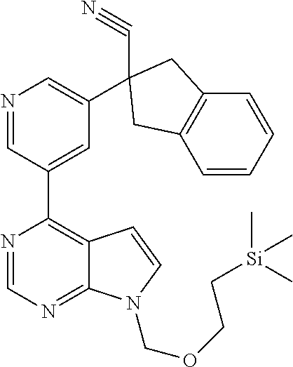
N1=CC(C2=C3C(=NC=N2)N(COCC[Si](C)(C)C)C=C3)=CC(C2(C#N)CC3=C(C=CC=C3)C2)=C1
